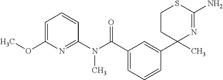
N1=C(N)SCCC1(C1=CC(C(N(C2=NC(OC)=CC=C2)C)=O)=CC=C1)C
